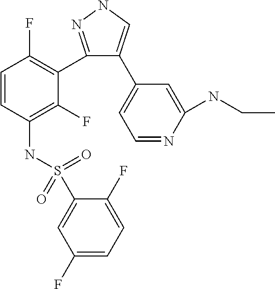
C1(C2=CC=NC(NCC)=C2)=CNN=C1C1=C(F)C=CC(NS(=O)(C2=CC(F)=CC=C2F)=O)=C1F
